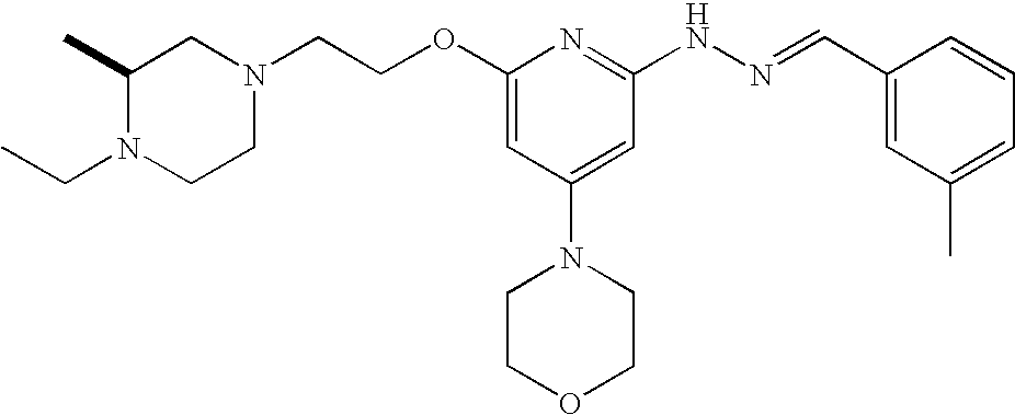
N1(CCOC2=CC(N3CCOCC3)=CC(NN=CC3=CC(C)=CC=C3)=N2)CC(C)N(CC)CC1
